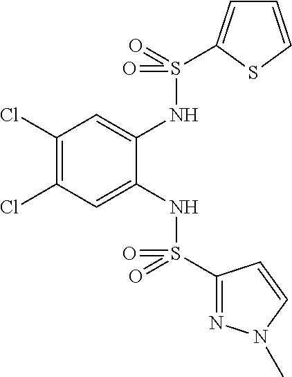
C1(Cl)=C(Cl)C=C(NS(C2=NN(C)C=C2)(=O)=O)C(NS(=O)(=O)C2=CC=CS2)=C1
